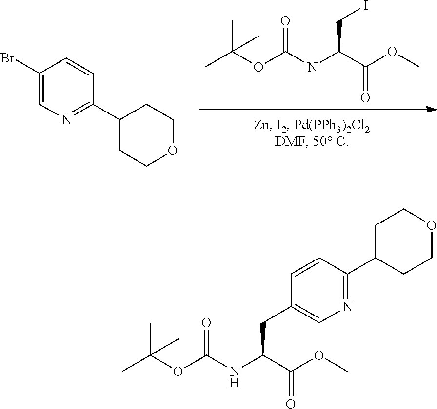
CC(OC(NC(C(OC)=O)CI)=O)(C)C.C1(Br)=CN=C(C2CCOCC2)C=C1.CC(OC(NC(C(OC)=O)CC1=CN=C(C2CCOCC2)C=C1)=O)(C)C
